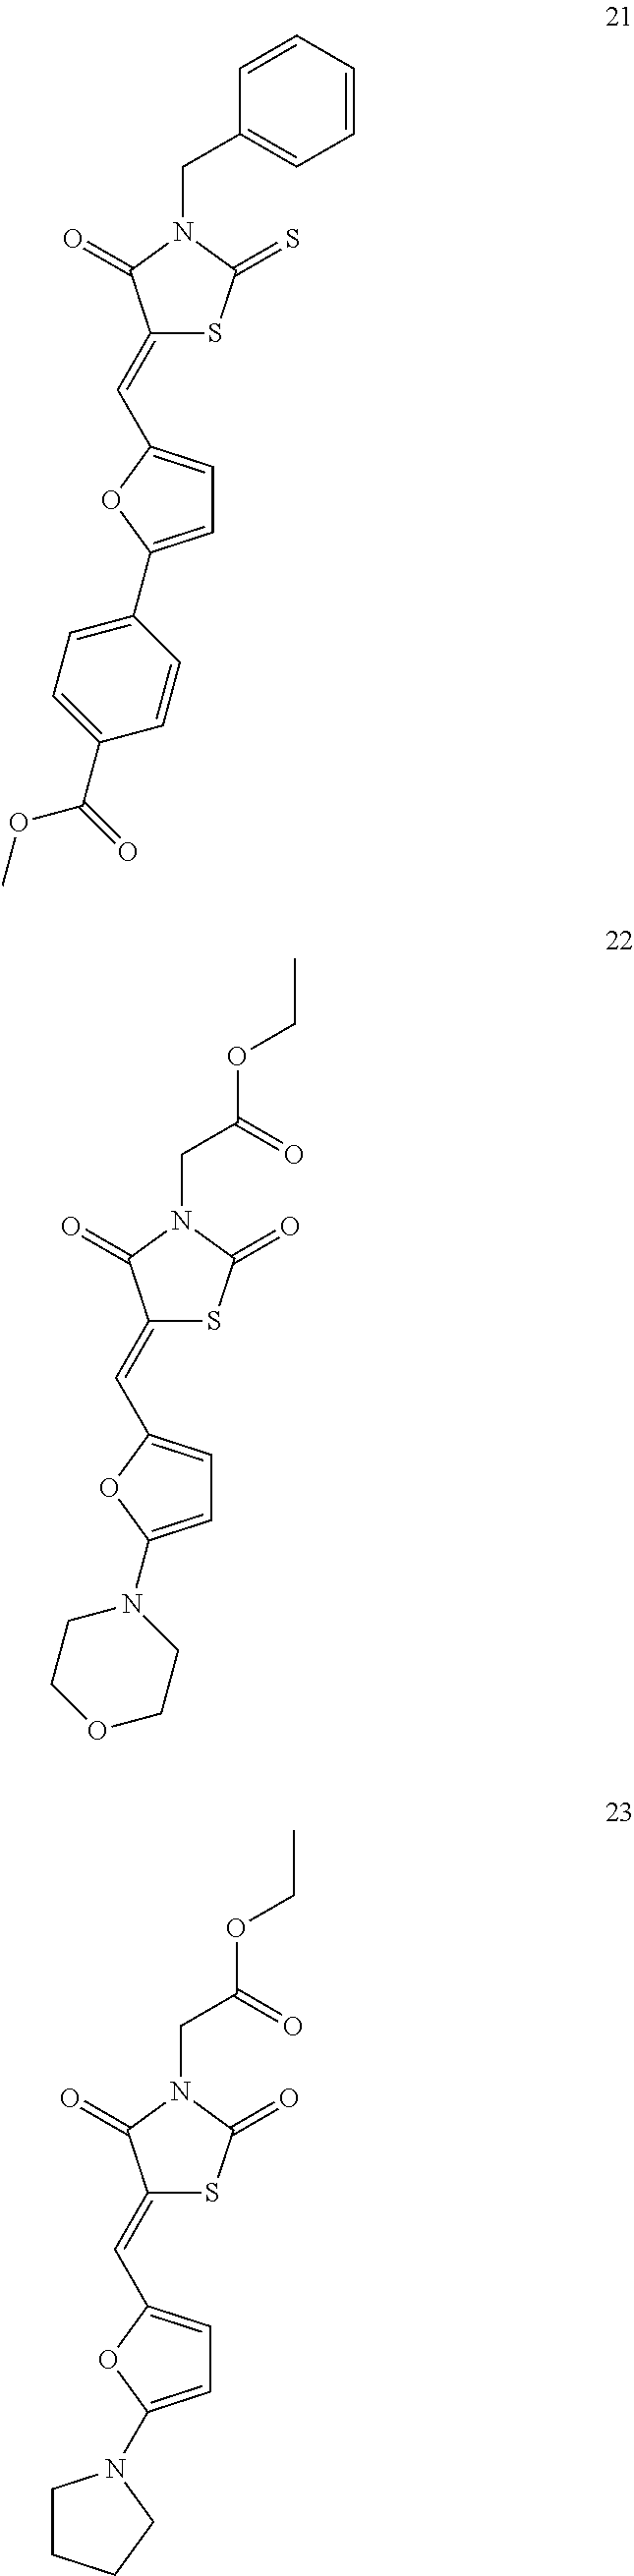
C1(=CC2=CC=C(C3=CC=C(C(=O)OC)C=C3)O2)SC(=S)N(CC2=CC=CC=C2)C1=O.C1(=CC2=CC=C(N3CCOCC3)O2)SC(=O)N(CC(OCC)=O)C1=O.C1(=CC2=CC=C(N3CCCC3)O2)SC(=O)N(CC(OCC)=O)C1=O
